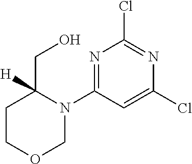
C1COCN(C2=NC(Cl)=NC(Cl)=C2)C1(CO)[H]
